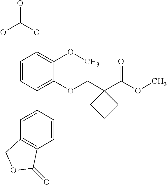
C1=CC(C2=CC3=C(C=C2)C(=O)OC3)=C(OCC2(C(OC)=O)CCC2)C(OC)=C1OC(O)O
